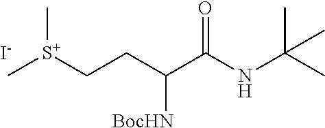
C[S+](CCC(C(NC(C)(C)C)=O)[BocHN])C.[I-]
